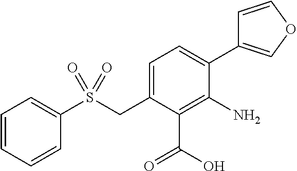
C1=CC=CC(S(CC2=CC=C(C3=COC=C3)C(N)=C2C(O)=O)(=O)=O)=C1
